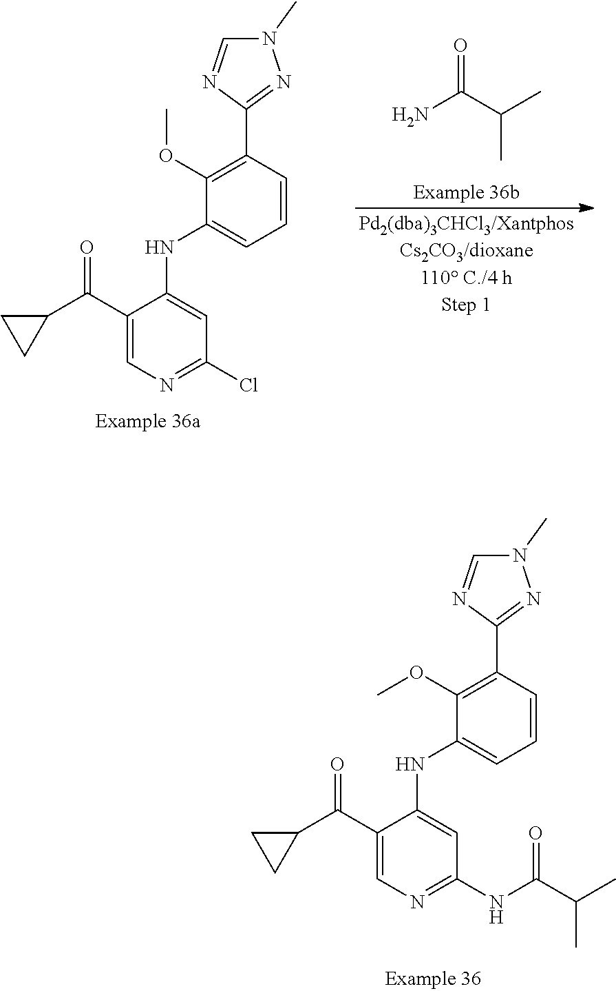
N1(C)C=NC(C2=C(OC)C(NC3=CC(NC(=O)C(C)C)=NC=C3C(=O)C3CC3)=CC=C2)=N1.N1(C)C=NC(C2=C(OC)C(NC3=CC(Cl)=NC=C3C(=O)C3CC3)=CC=C2)=N1.O=C(N)C(C)C
